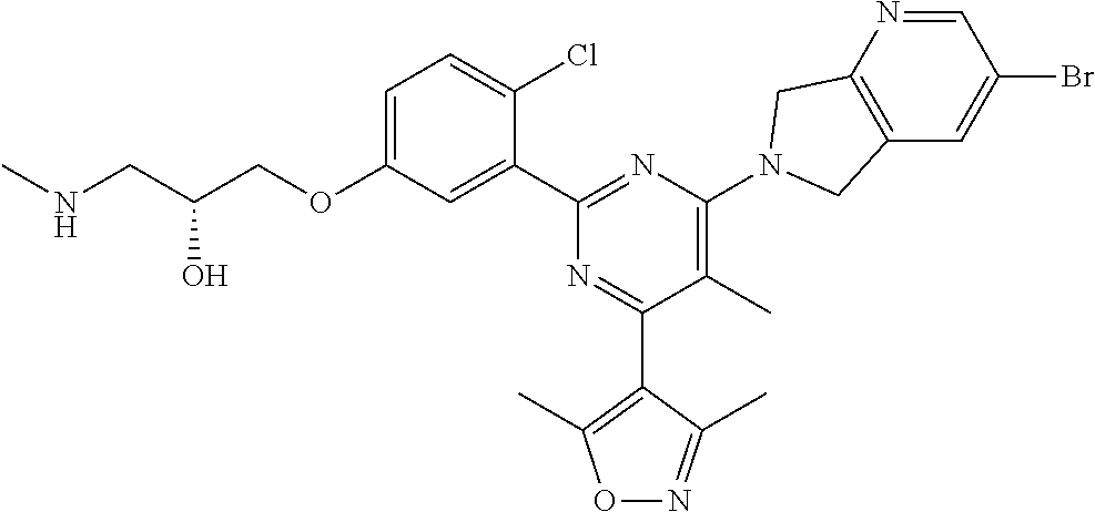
C1=C(OCC(CNC)O)C=C(C2=NC(N3CC4=C(C=C(Br)C=N4)C3)=C(C)C(C3=C(C)ON=C3C)=N2)C(Cl)=C1
